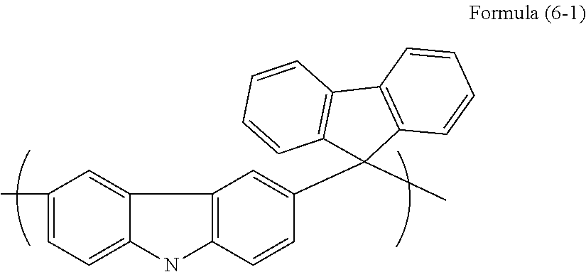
C1(C)=CC=C2C(=C1)C1=C(C=CC(C3(C)C4=C(C5=C3C=CC=C5)C=CC=C4)=C1)N2
